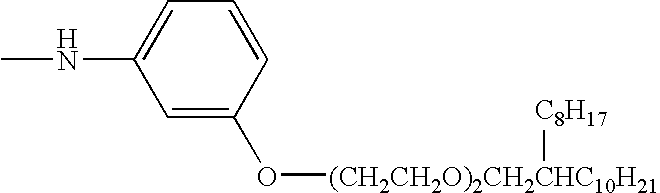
C1=C(O[(CH2CH2O)2CH2CHC10H21][C8H17])C=CC=C1NC
